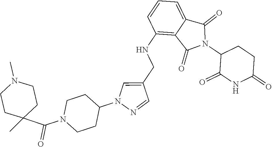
C1(NCC2=CN(C3CCN(C(C4(C)CCN(C)CC4)=O)CC3)N=C2)=C2C(=CC=C1)C(=O)N(C1C(=O)NC(=O)CC1)C2=O
